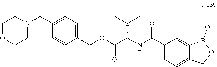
C1(C(NC(C(OCC2=CC=C(CN3CCOCC3)C=C2)=O)C(C)C)=O)=CC=C2C(=C1C)B(O)OC2
